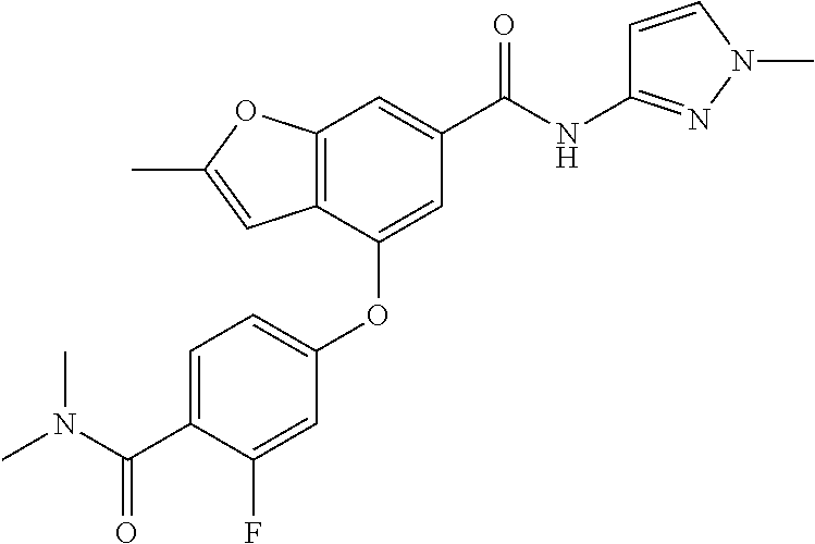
C12=C(C(OC3=CC=C(C(N(C)C)=O)C(F)=C3)=CC(C(NC3=NN(C)C=C3)=O)=C1)C=C(C)O2
